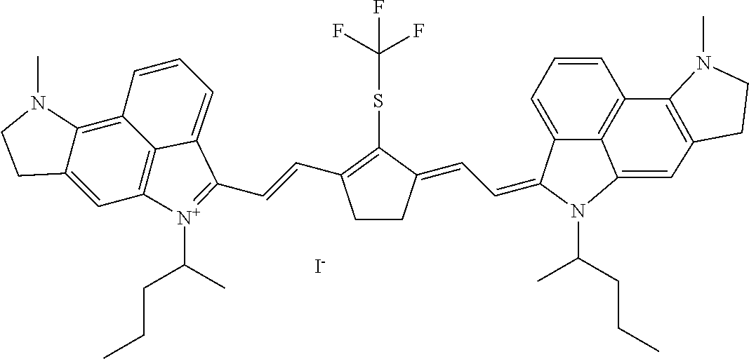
FC(F)(SC1=C(C=CC2=[N+](C(CCC)C)C3=C4C(=C5C(=C3)CCN5C)C=CC=C42)CCC1=CC=C1C2=CC=CC3=C2C(=CC2=C3N(C)CC2)N1C(CCC)C)F.[I-]
